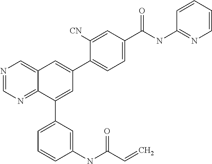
C1(C(NC2=NC=CC=C2)=O)=CC=C(C2=CC3=CN=CN=C3C(C3=CC=CC(NC(C=C)=O)=C3)=C2)C([CN])=C1
